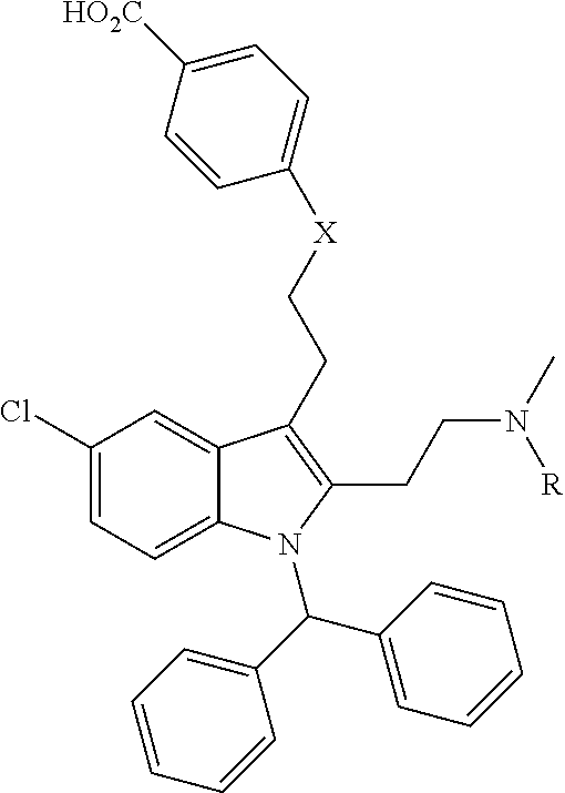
C1(Cl)=CC=C2C(=C1)C(CC[X]C1=CC=C([HO2C])C=C1)=C(CCN(C)[R])N2C(C1=CC=CC=C1)C1=CC=CC=C1
